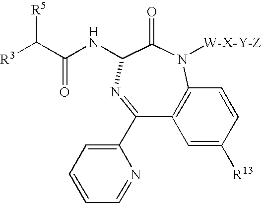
[R5]C(C(NC1C(=O)N([W-X-Y-Z])C2=C(C(C3=CC=CC=N3)=N1)C=C([R13])C=C2)=O)[R3]
